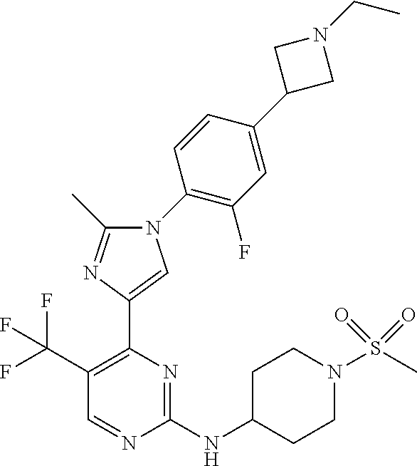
C1(NC2CCN(S(C)(=O)=O)CC2)=NC(C2=CN(C3=C(F)C=C(C4CN(CC)C4)C=C3)C(C)=N2)=C(C(F)(F)F)C=N1
